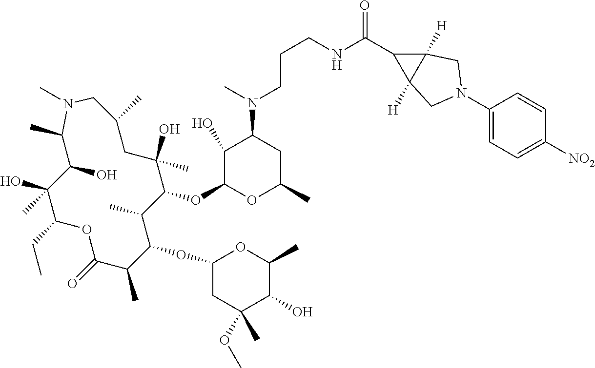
C1(O)C(OC2C(C)C(OC3CC(OC)(C)C(O)C(C)O3)C(C)C(=O)OC(CC)C(O)(C)C(O)C(C)N(C)CC(C)CC2(O)C)OC(C)CC1N(C)CCCNC(C1C2([H])C1([H])CN(C1=CC=C([NO2])C=C1)C2)=O
